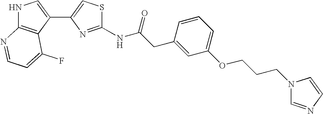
N1C2=C(C(C3=CSC(NC(CC4=CC(OCCCN5C=NC=C5)=CC=C4)=O)=N3)=C1)C(F)=CC=N2
